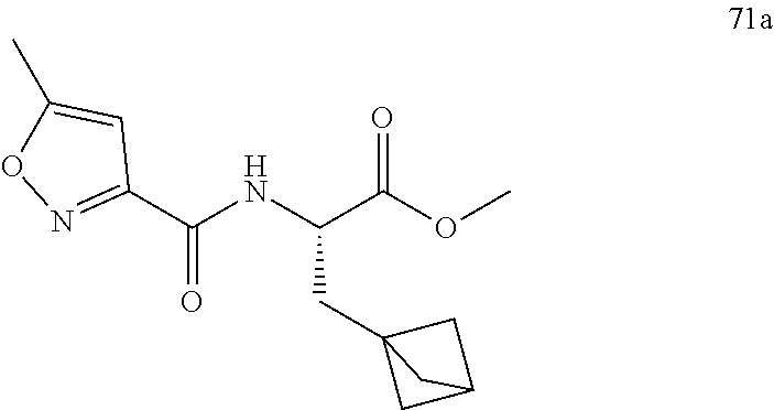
C(C(OC)=O)(NC(C1=NOC(C)=C1)=O)CC12CC(C1)C2
